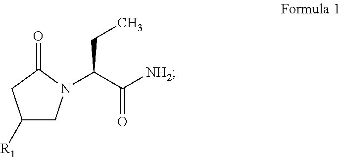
C1([R1])CN(C(C([NH2])=O)CC)C(=O)C1
